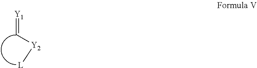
[Y1]=C[Y2][L]
